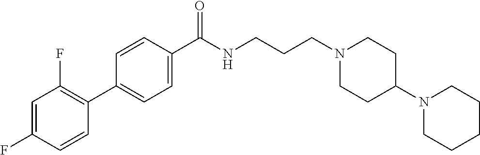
C1(C2=C(F)C=C(F)C=C2)=CC=C(C(NCCCN2CCC(N3CCCCC3)CC2)=O)C=C1
